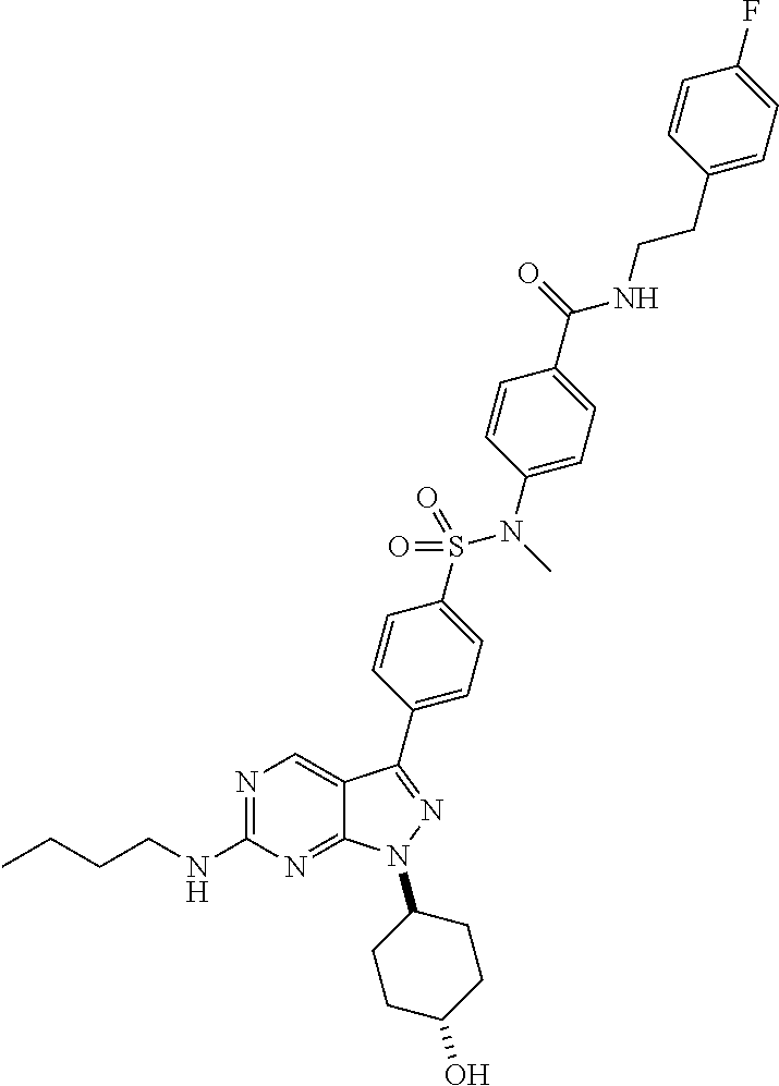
N1=C(NCCCC)N=C2C(=C1)C(C1=CC=C(S(N(C)C3=CC=C(C(=O)NCCC4=CC=C(F)C=C4)C=C3)(=O)=O)C=C1)=NN2C1CCC(O)CC1
